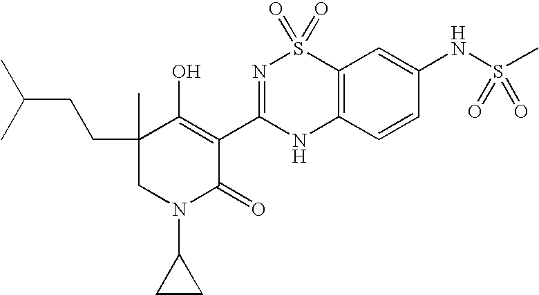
C12=C(C=CC(NS(C)(=O)=O)=C1)NC(C1=C(O)C(C)(CCC(C)C)CN(C3CC3)C1=O)=NS2(=O)=O
